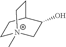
C1C[N+]2(C)CC(O)C1CC2
